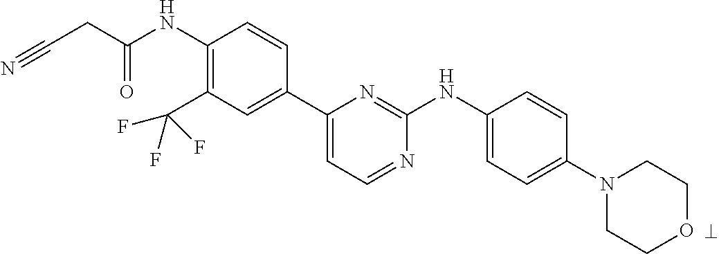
C1(NC(CC#N)=O)=C(C(F)(F)F)C=C(C2=CC=NC(NC3=CC=C(N4CCOCC4)C=C3)=N2)C=C1
